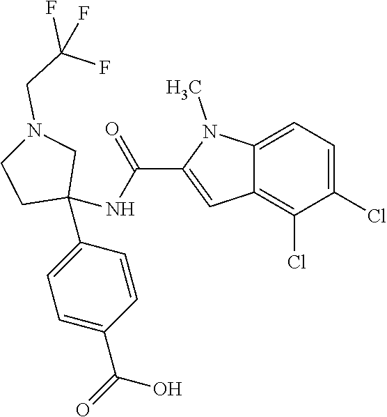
C1=C2C(=C(Cl)C(Cl)=C1)C=C(C(NC1(C3=CC=C(C(=O)O)C=C3)CN(CC(F)(F)F)CC1)=O)N2C
